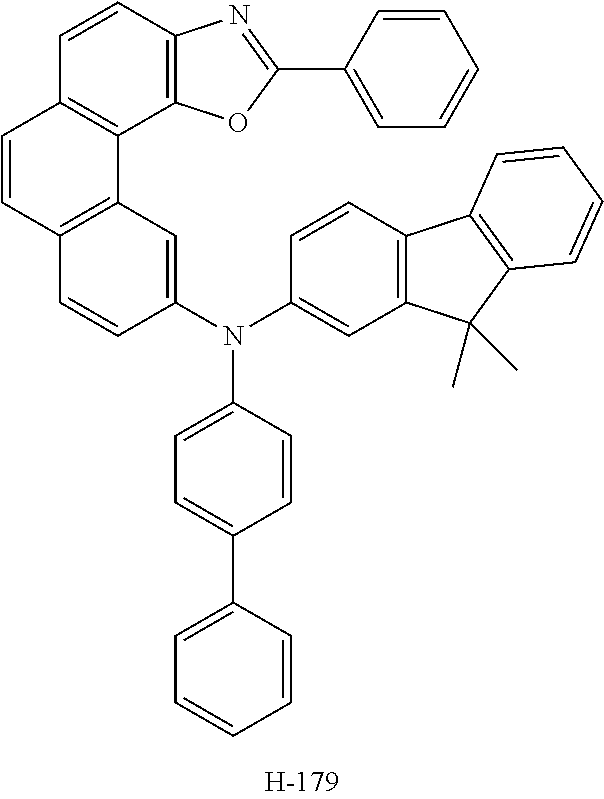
C1=C(C2=CC=C(N(C3=CC4=C(C=C3)C=CC3=C4C4=C(C=C3)N=C(C3=CC=CC=C3)O4)C3=CC4=C(C=C3)C3=C(C4(C)C)C=CC=C3)C=C2)C=CC=C1
